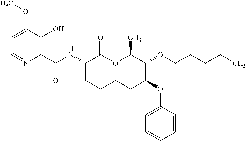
C1(C(NC2CCCCC(OC3=CC=CC=C3)C(OCCCCC)C(C)OC2=O)=O)=C(O)C(OC)=CC=N1
